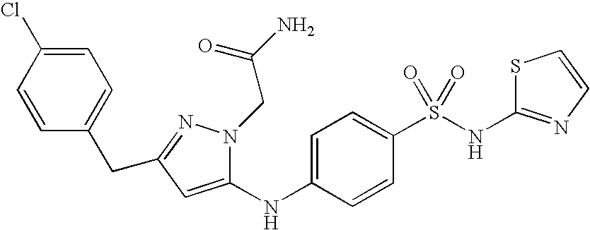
C1=C(Cl)C=CC(CC2=NN(CC(=O)N)C(NC3=CC=C(S(NC4=NC=CS4)(=O)=O)C=C3)=C2)=C1
